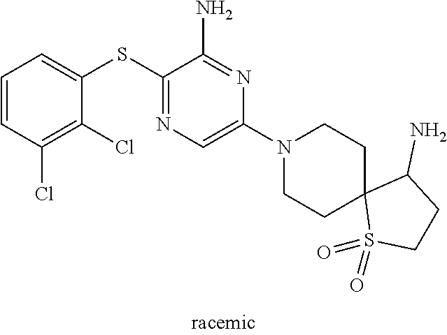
S(C1=NC=C(N2CCC3(CC2)S(=O)(=O)CCC3N)N=C1N)C1=CC=CC(Cl)=C1Cl
